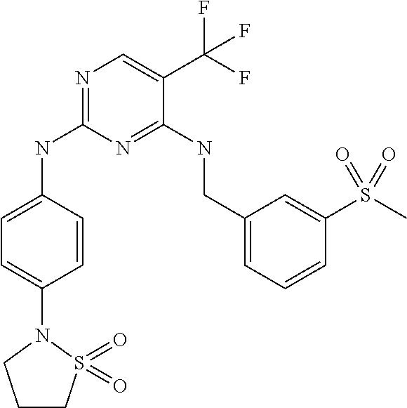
C1=CC(NC2=NC=C(C(F)(F)F)C(NCC3=CC=CC(S(C)(=O)=O)=C3)=N2)=CC=C1N1S(=O)(=O)CCC1
